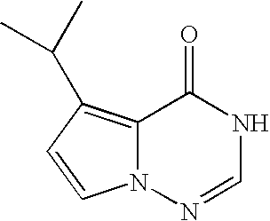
O=C1C2=C(C(C)C)C=CN2N=CN1
